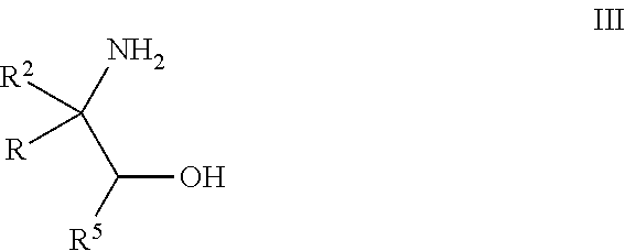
NC(C(O)[R5])([R2])[R]
